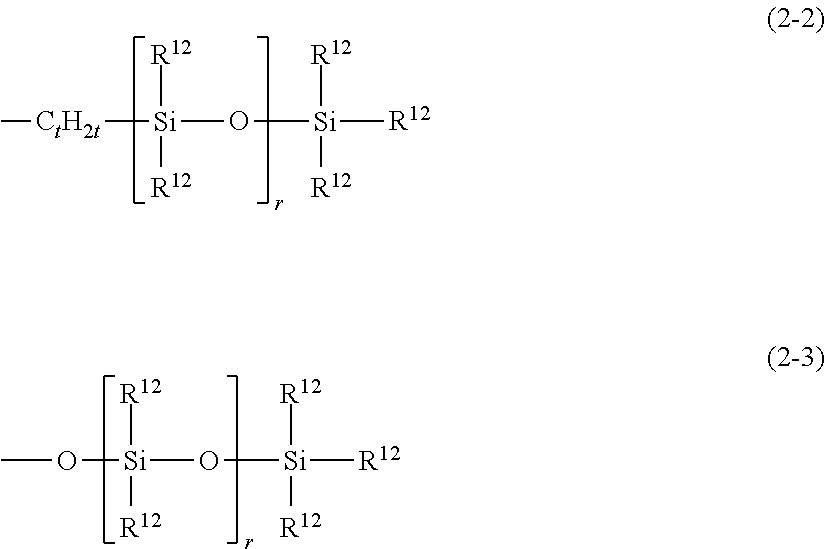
C[CtH2t][Si](O[Si]([R12])([R12])[R12])([R12])[R12].CO[Si](O[Si]([R12])([R12])[R12])([R12])[R12]
